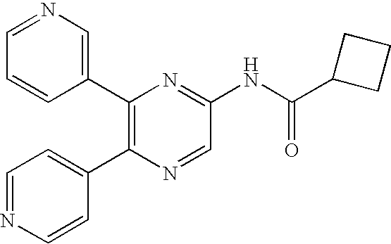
C1(C2=C(C3=CC=NC=C3)N=CC(NC(C3CCC3)=O)=N2)=CN=CC=C1
